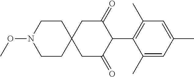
C1(C)=CC(C)=CC(C)=C1C1C(=O)CC2(CC1=O)CCN(OC)CC2
